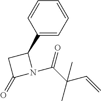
C1(C2CC(=O)N2C(C(C=C)(C)C)=O)=CC=CC=C1
